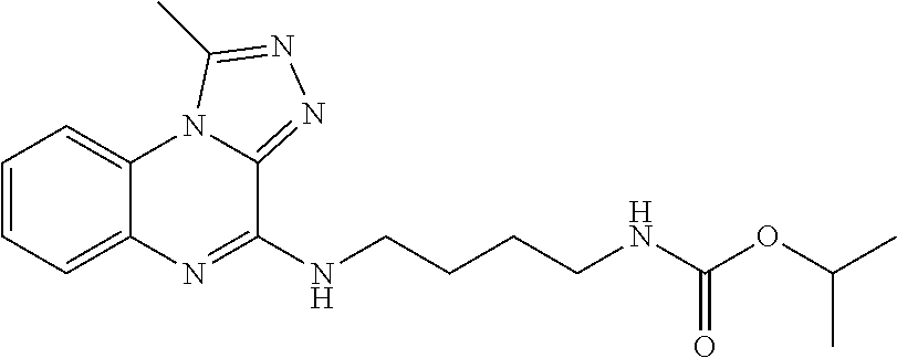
C1=CC=C2C(=C1)N1C(=NN=C1C)C(NCCCCNC(OC(C)C)=O)=N2
